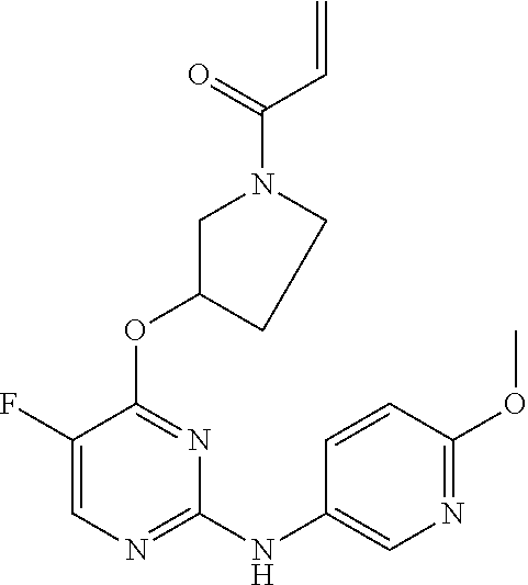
C1=C(F)C(OC2CCN(C(=O)C=C)C2)=NC(NC2=CN=C(OC)C=C2)=N1
